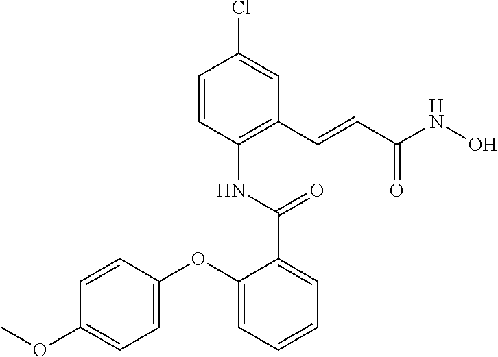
C1=CC(Cl)=CC(C=CC(NO)=O)=C1NC(=O)C1=CC=CC=C1OC1=CC=C(OC)C=C1
